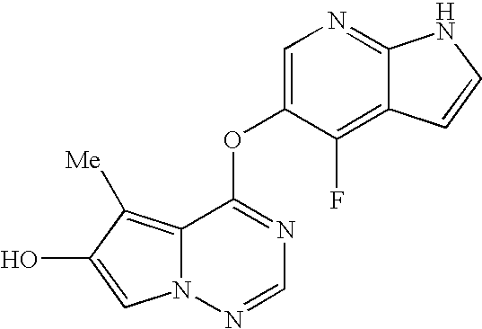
C1=C(OC2=NC=NN3C2=C([Me])C(O)=C3)C(F)=C2C(=N1)NC=C2
